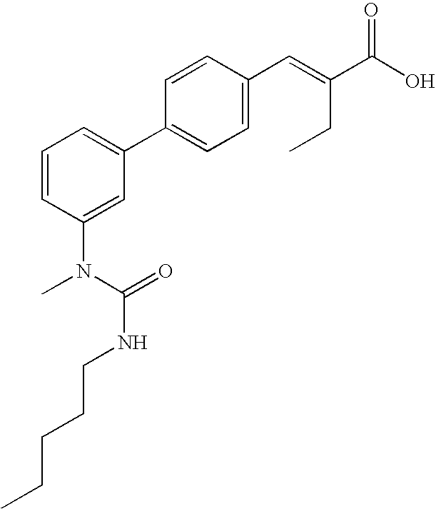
C1=CC(N(C(NCCCCC)=O)C)=CC(C2=CC=C(C=C(C(O)=O)CC)C=C2)=C1
